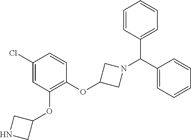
C1(Cl)=CC(OC2CNC2)=C(OC2CN(C(C3=CC=CC=C3)C3=CC=CC=C3)C2)C=C1
